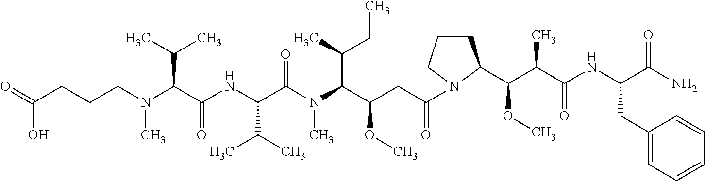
C(CCCN(C(C(NC(C(N(C(C(CC(=O)N1CCCC1C(C(C(NC(C(N)=O)CC1=CC=CC=C1)=O)C)OC)OC)C(C)CC)C)=O)C(C)C)=O)C(C)C)C)(O)=O
